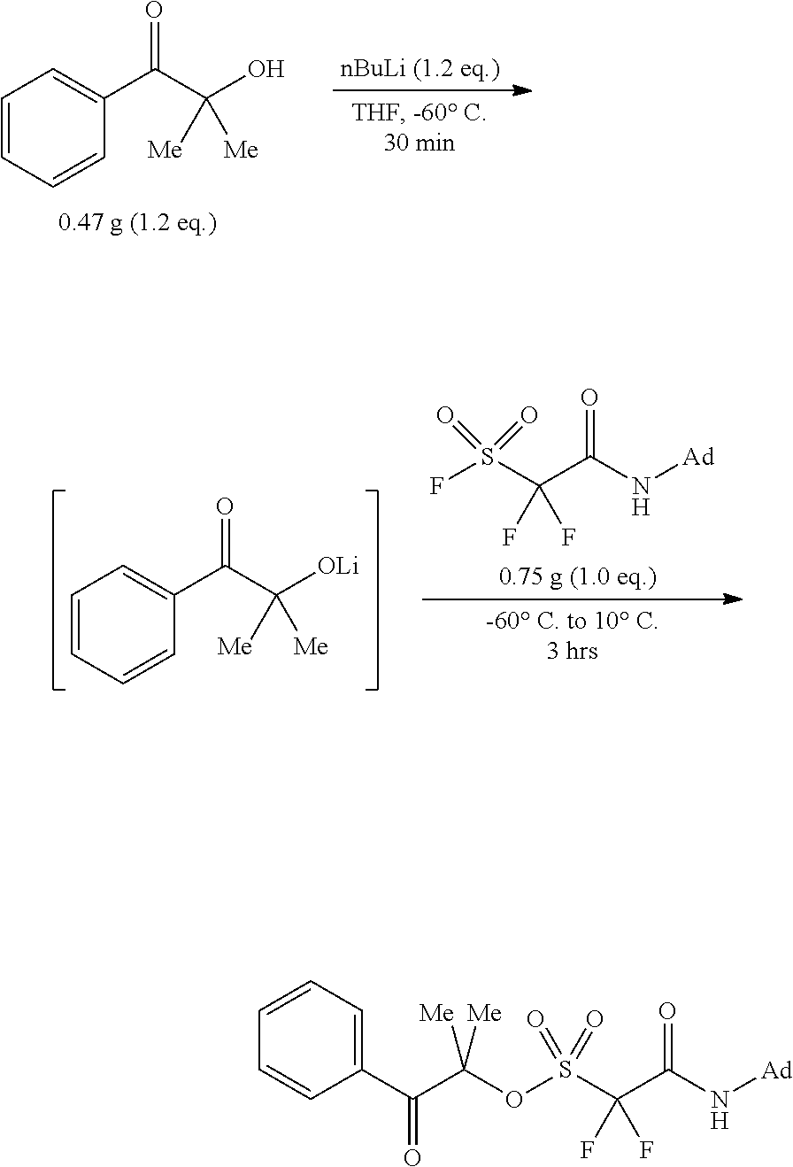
C1=CC=CC(C(C(O)([Me])[Me])=O)=C1.C1=CC=CC(C(C([OLi])([Me])[Me])=O)=C1.C(C(N[Ad])=O)(S(F)(=O)=O)(F)F.C1=CC=CC(C(=O)C(OS(C(F)(F)C(N[Ad])=O)(=O)=O)([Me])[Me])=C1
